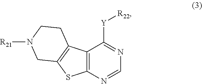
C1CN([R21])CC2=C1C1=C(N=CN=C1[Y][R22])S2
